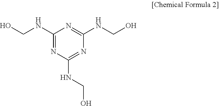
C1(NCO)=NC(NCO)=NC(NCO)=N1
